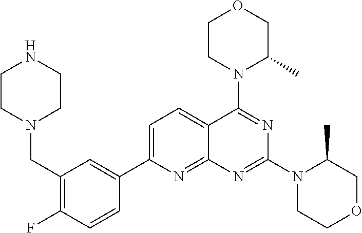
C1(CN2CCNCC2)=C(F)C=CC(C2=CC=C3C(=N2)N=C(N2CCOCC2C)N=C3N2C(C)COCC2)=C1
